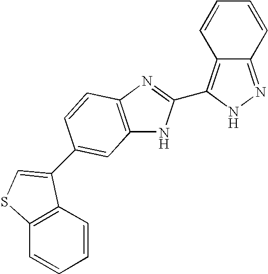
C12=NNC(C3=NC4=C(N3)C=C(C3=CSC5=C3C=CC=C5)C=C4)=C1C=CC=C2
